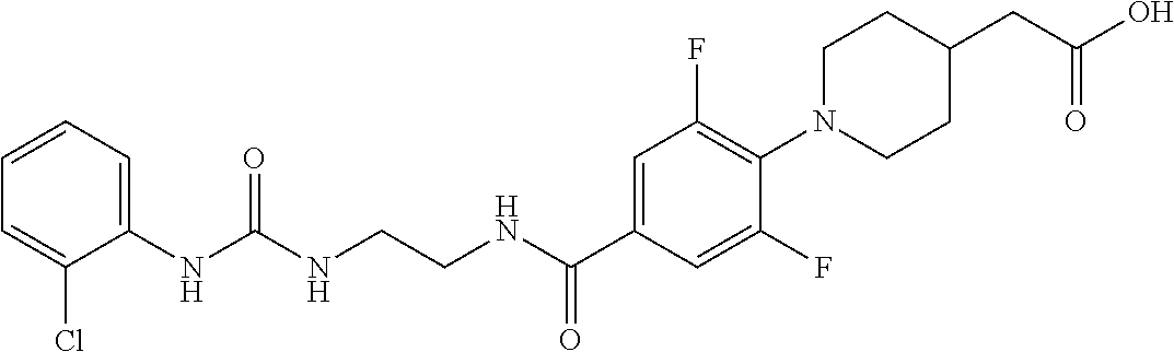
N(C(NCCNC(C1=CC(F)=C(N2CCC(CC(=O)O)CC2)C(F)=C1)=O)=O)C1=CC=CC=C1Cl
